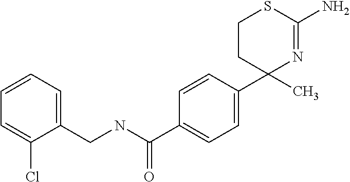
C1CC(C)(C2=CC=C(C(NCC3=CC=CC=C3Cl)=O)C=C2)N=C(N)S1
